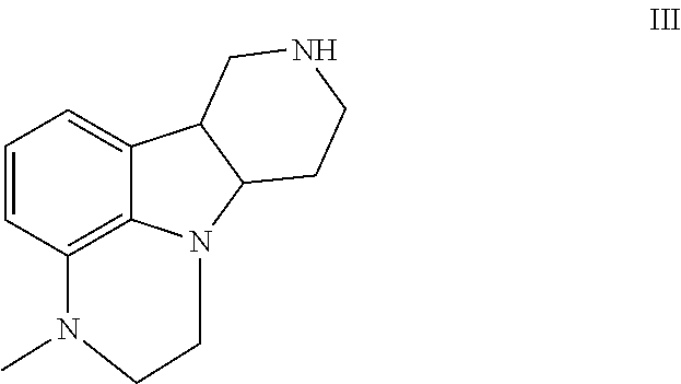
C1=CC2=C3C(=C1)C1C(N3CCN2C)CCNC1
